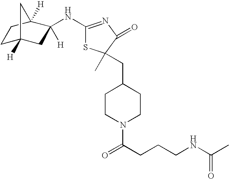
C1C2([H])CC([H])(NC3=NC(=O)C(C)(CC4CCN(C(CCCNC(C)=O)=O)CC4)S3)C([H])(C1)C2
